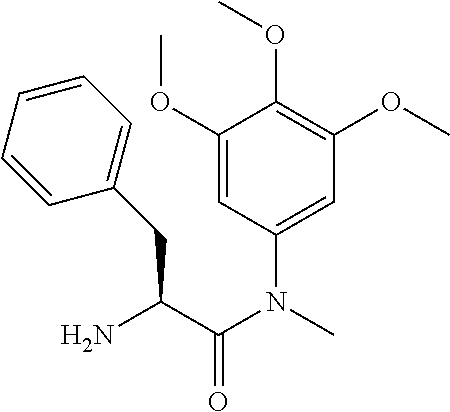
C1(OC)=CC(N(C(C(N)CC2=CC=CC=C2)=O)C)=CC(OC)=C1OC
